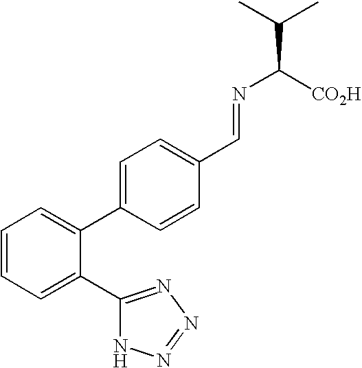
C1(C2=CC=CC=C2C2=CC=C(C=NC([CO2H])C(C)C)C=C2)=NN=NN1
